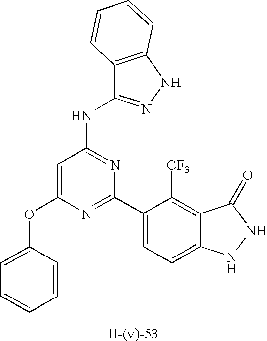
C1=C(OC2=CC=CC=C2)N=C(C2=CC=C3C(=C2[CF3])C(=O)NN3)N=C1NC1=NNC2=C1C=CC=C2
